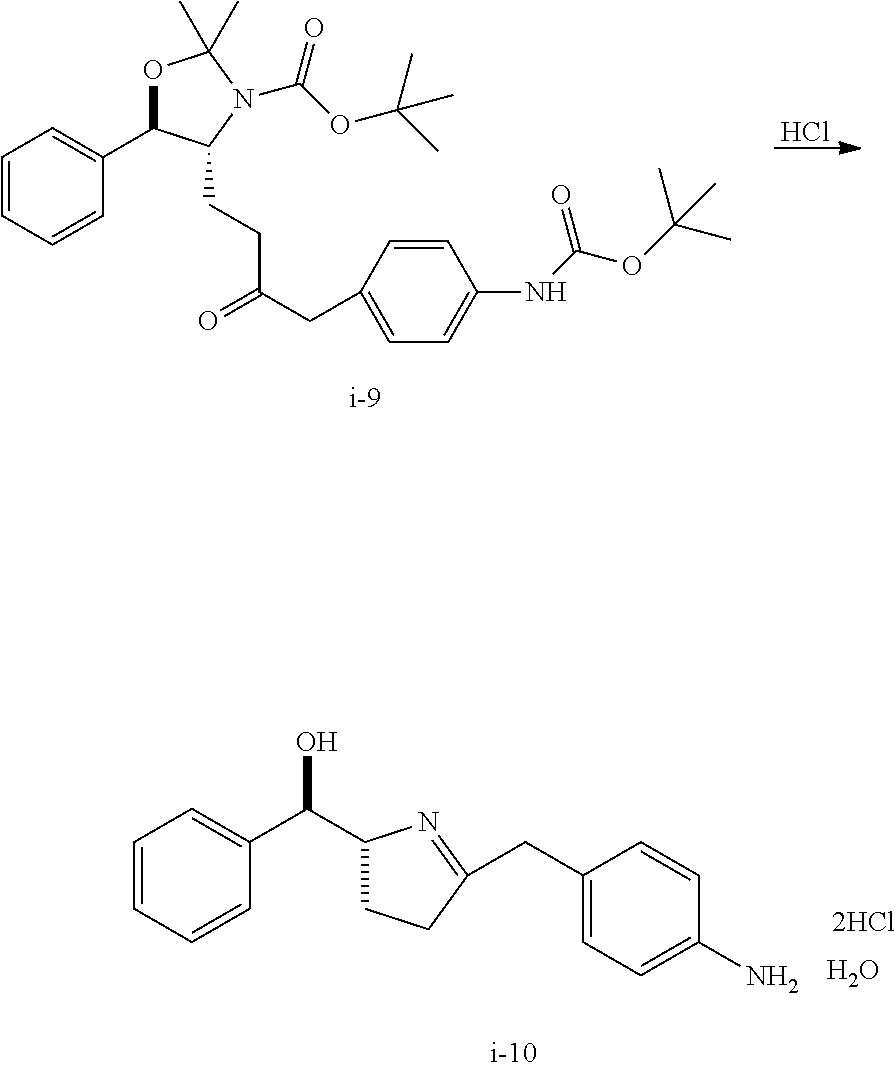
Cl.C1=CC=CC(C2OC(C)(C)N(C(OC(C)(C)C)=O)C2CCC(CC2=CC=C(NC(OC(C)(C)C)=O)C=C2)=O)=C1.O.C1=CC=CC(C(C2CCC(CC3=CC=C(N)C=C3)=N2)O)=C1
